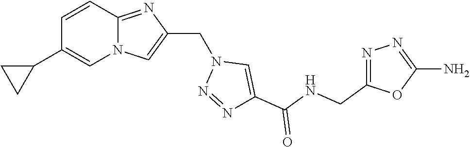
N12C(=NC(CN3N=NC(C(NCC4=NN=C(N)O4)=O)=C3)=C1)C=CC(C1CC1)=C2
